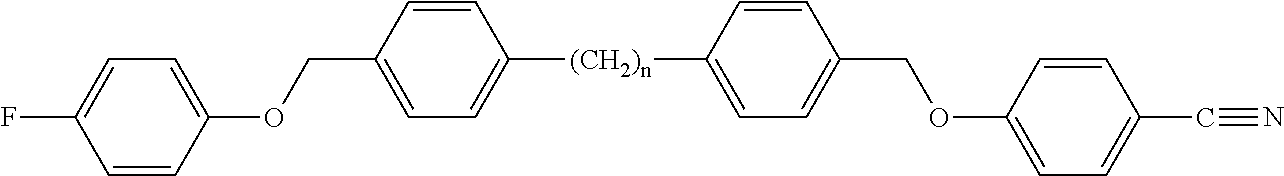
C1=CC(COC2=CC=C(F)C=C2)=CC=C1[(CH2)n]C1=CC=C(COC2=CC=C(C#N)C=C2)C=C1
